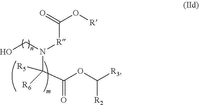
C(N([R]C(O[R])=O)CO)([R5])([R6])C(OC([R3])[R2])=O
